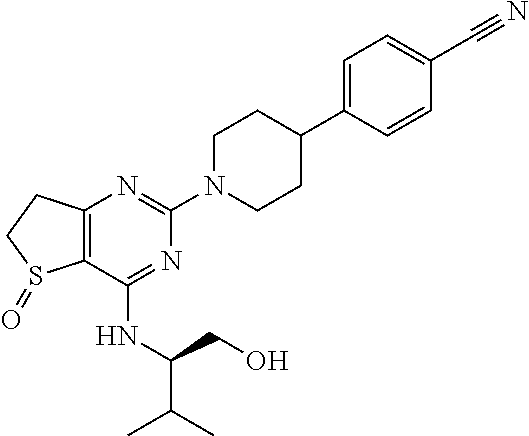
C12=C(C(NC(CO)C(C)C)=NC(N3CCC(C4=CC=C(C#N)C=C4)CC3)=N1)S(=O)CC2
